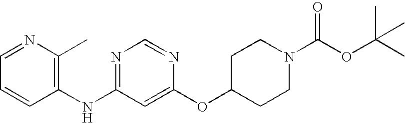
C1=NC(C)=C(NC2=NC=NC(OC3CCN(C(OC(C)(C)C)=O)CC3)=C2)C=C1
